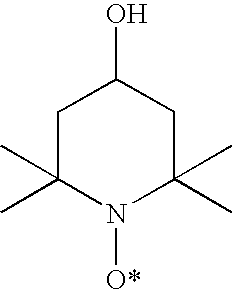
C1C(C)(C)N([O*])C(C)(C)CC1O
